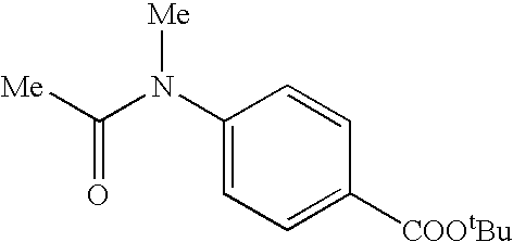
C1(N(C([Me])=O)[Me])=CC=C([COOtBu])C=C1
